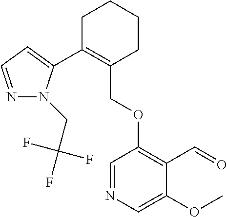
C1C(C2=CC=NN2CC(F)(F)F)=C(COC2=C(C=O)C(OC)=CN=C2)CCC1
